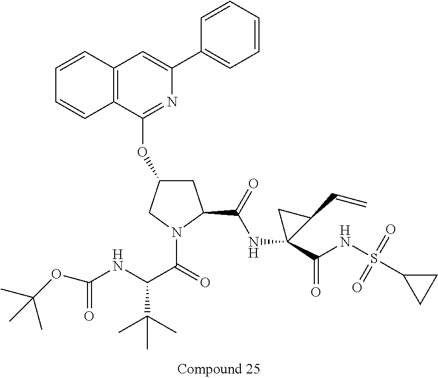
C12=C(C(OC3CC(C(NC4(C(=O)NS(=O)(C5CC5)=O)C(C=C)C4)=O)N(C(C(NC(=O)OC(C)(C)C)C(C)(C)C)=O)C3)=NC(C3=CC=CC=C3)=C1)C=CC=C2
